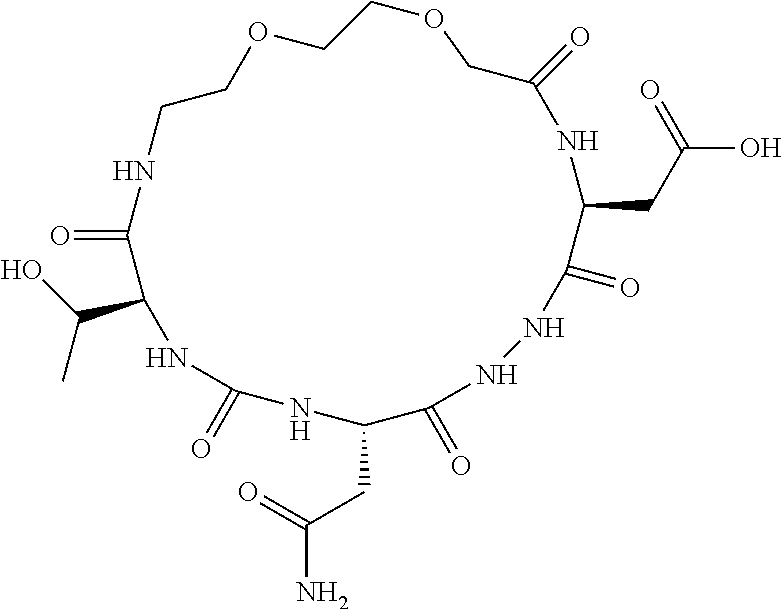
O=C1C(C(O)C)NC(=O)NC(CC(N)=O)C(=O)NNC(=O)C(CC(O)=O)NC(=O)COCCOCCN1
